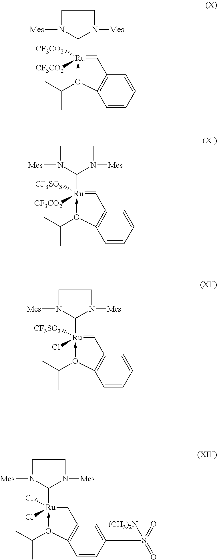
[Mes]N1C([Ru]2([CF3CO2])([CF3CO2])-O(C(C)C)C3=C(C=2)C=CC=C3)N([Mes])CC1.[Mes]N1C([Ru]2([CF3SO3])([CF3CO2])-O(C(C)C)C3=C(C=2)C=CC=C3)N([Mes])CC1.[Mes]N1C([Ru]2([CF3SO3])(Cl)-O(C(C)C)C3=C(C=2)C=CC=C3)N([Mes])CC1.[Mes]N1C([Ru]2(Cl)(Cl)-O(C(C)C)C3=C(C=2)C=C(S(=O)(=O)[(CH3)2N])C=C3)N([Mes])CC1
